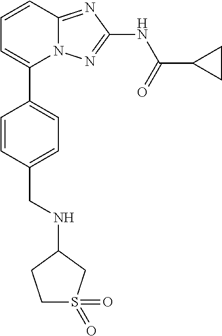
C1=CC2=NC(NC(=O)C3CC3)=NN2C(C2=CC=C(CNC3CCS(=O)(=O)C3)C=C2)=C1
